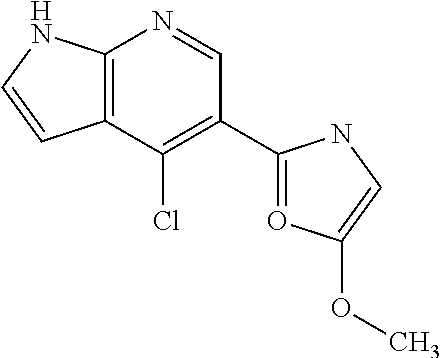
C12=C(NC=C1)N=CC(C1=OC(OC)=CN1)=C2Cl
